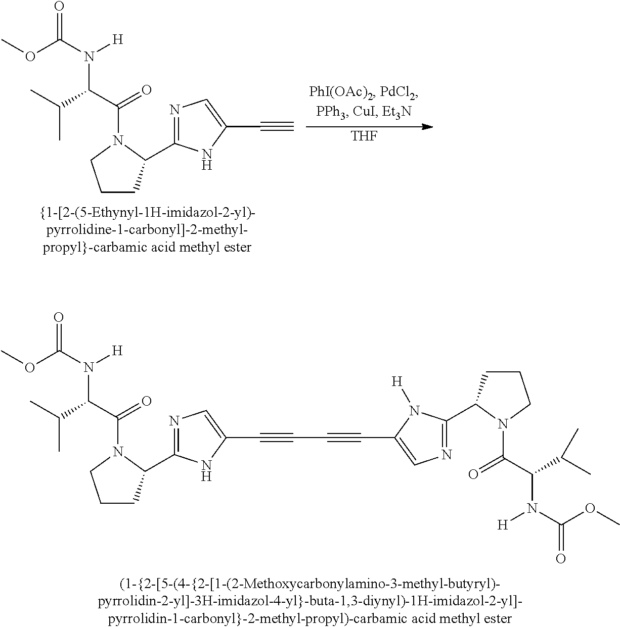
COC(N([H])C(C(C)C)C(=O)N1CCCC1C1=NC=C(C#CC#CC2=CN=C(C3CCCN3C(C(C(C)C)N(C(OC)=O)[H])=O)N2[H])N1)=O.[THF].COC(N([H])C(C(C)C)C(=O)N1CCCC1C1=NC=C(C#C)N1)=O
